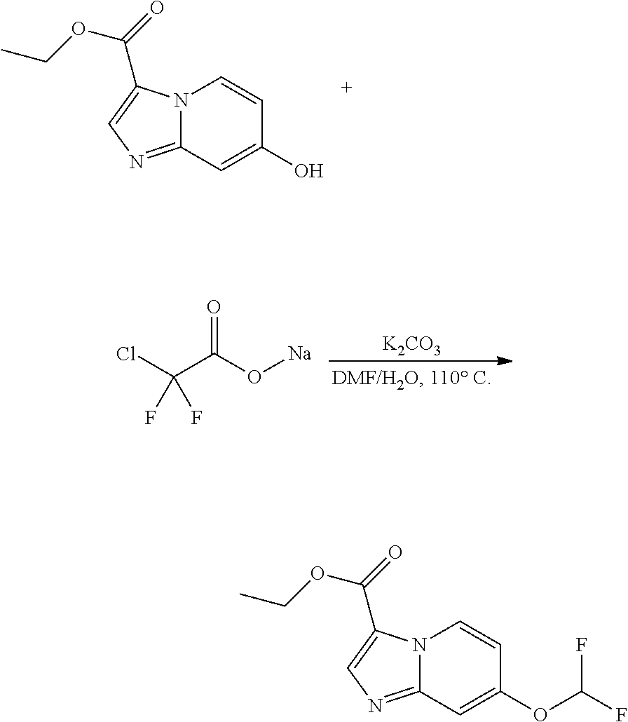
N12C(=NC=C1C(=O)OCC)C=C(O)C=C2.[K2CO3].C(C(O[Na])=O)(Cl)(F)F.N12C(=NC=C1C(=O)OCC)C=C(OC(F)F)C=C2
